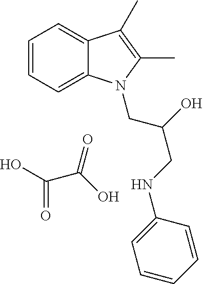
C1=CC=C2C(=C1)C(C)=C(C)N2CC(O)CNC1=CC=CC=C1.OC(=O)C(O)=O
